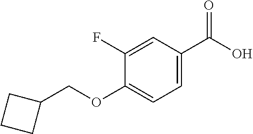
C1=C(C(O)=O)C=C(F)C(OCC2CCC2)=C1
